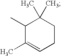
C1(C)C(C)=CCCC1(C)C
